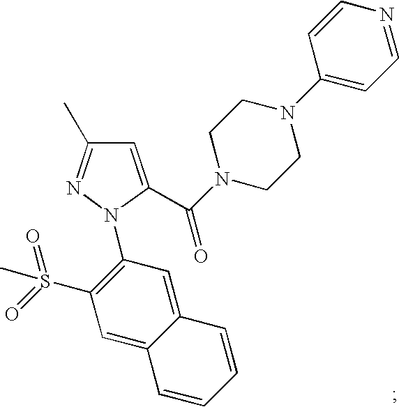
C1=C(C(N2CCN(C3=CC=NC=C3)CC2)=O)N(C2=C(S(=O)(=O)C)C=C3C(=C2)C=CC=C3)N=C1C
